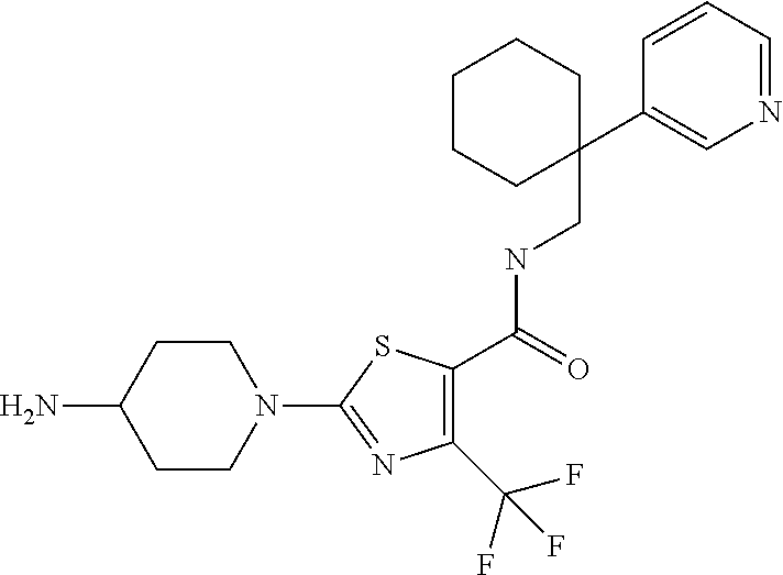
C1(C(F)(F)F)=C(C(NCC2(C3=CN=CC=C3)CCCCC2)=O)SC(N2CCC(N)CC2)=N1
